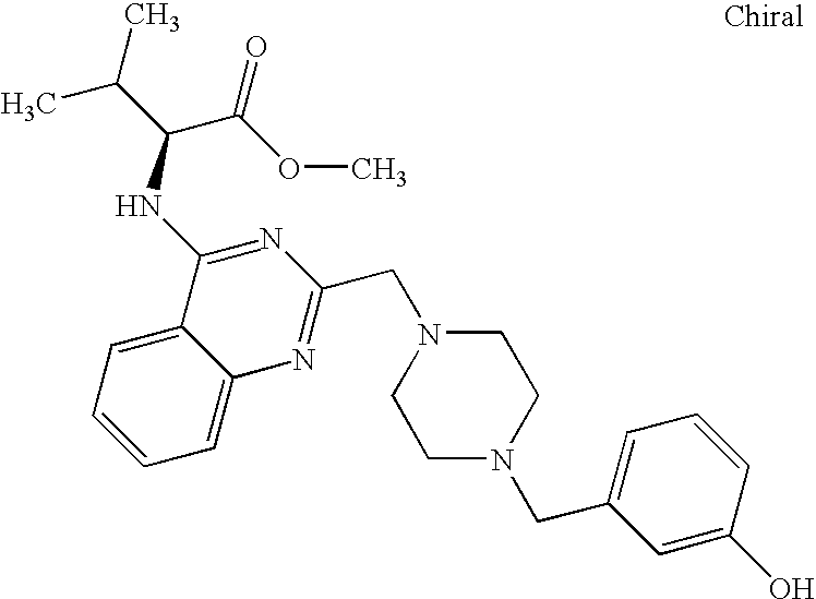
C1=C2C(=CC=C1)C(NC(C(C)C)C(OC)=O)=NC(CN1CCN(CC3=CC=CC(O)=C3)CC1)=N2
